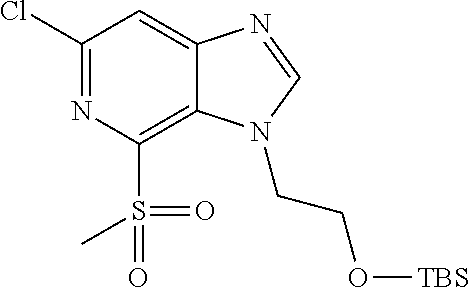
C1(Cl)=NC(S(C)(=O)=O)=C2C(=C1)N=CN2CCO[TBS]
